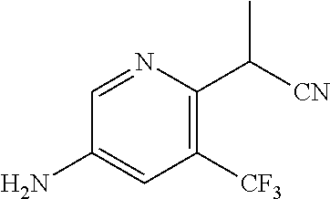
C1(N)=CC([CF3])=C(C([CN])C)N=C1
